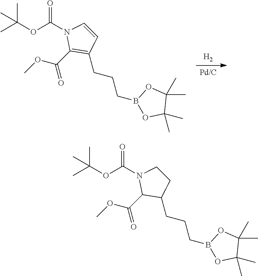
[Pd/C].[H2].COC(C1=C(CCCB2OC(C)(C)C(C)(C)O2)C=CN1C(OC(C)(C)C)=O)=O.COC(C1C(CCCB2OC(C)(C)C(C)(C)O2)CCN1C(OC(C)(C)C)=O)=O
